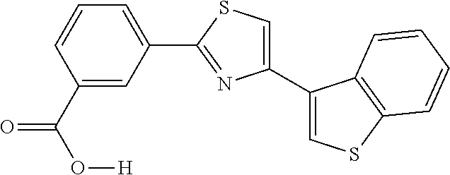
C1(C2=CSC3=C2C=CC=C3)=CSC(C2=CC=CC(C(=O)O[H])=C2)=N1
